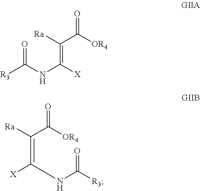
[R3]C(NC([X])=C([Ra])C([OR4])=O)=O.[X]C(NC([R3])=O)=C([Ra])C([OR4])=O
